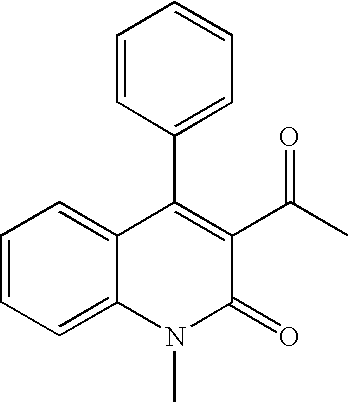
C1=CC=C2C(=C1)C(C1=CC=CC=C1)=C(C(C)=O)C(=O)N2C
